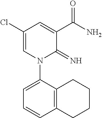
C1(Cl)=CN(C2=CC=CC3=C2CCCC3)C(=N)C(C(N)=O)=C1
